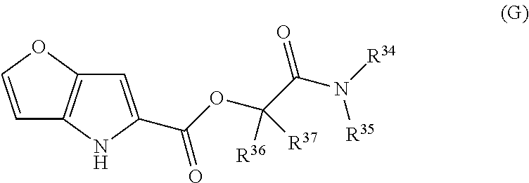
C1=COC2=C1NC(C(OC(C(N([R34])[R35])=O)([R36])[R37])=O)=C2
